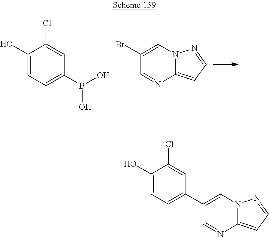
B(O)(O)C1=CC=C(O)C(Cl)=C1.C1(Br)=CN2C(=CC=N2)N=C1.C1(C2=CC=C(O)C(Cl)=C2)=CN2C(=CC=N2)N=C1
